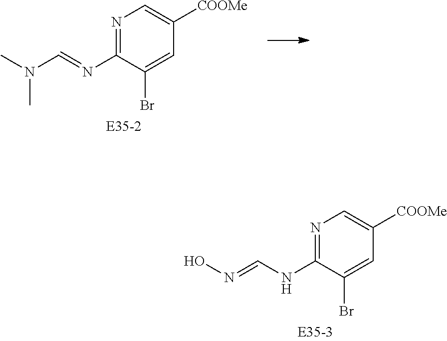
C1(N=CN(C)C)=NC=C([COOMe])C=C1Br.C1(NC=NO)=NC=C([COOMe])C=C1Br
